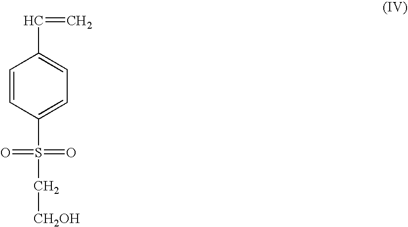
C1=CC(S(C[CH2OH])(=O)=O)=CC=C1C=C
